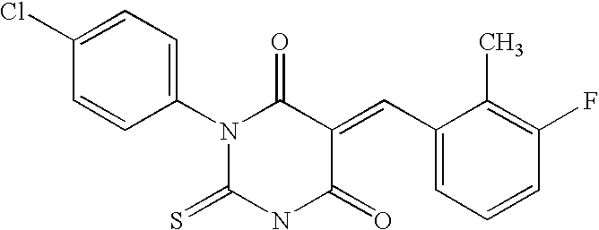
O=C1C(=CC2=CC=CC(F)=C2C)C(=O)N(C2=CC=C(Cl)C=C2)C(=S)N1
